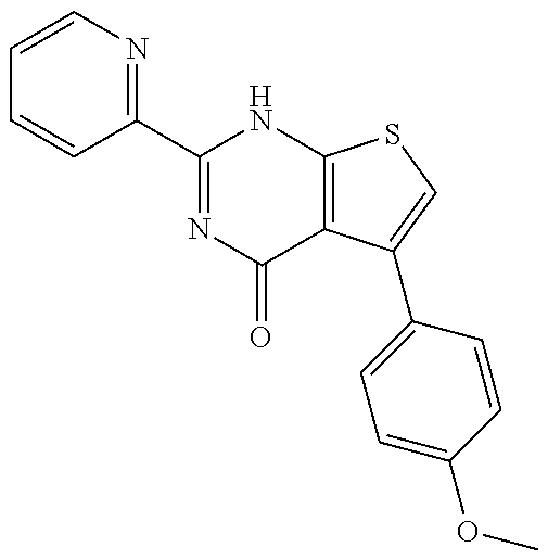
C1=CN=C(C2=NC(=O)C3=C(N2)SC=C3C2=CC=C(OC)C=C2)C=C1
